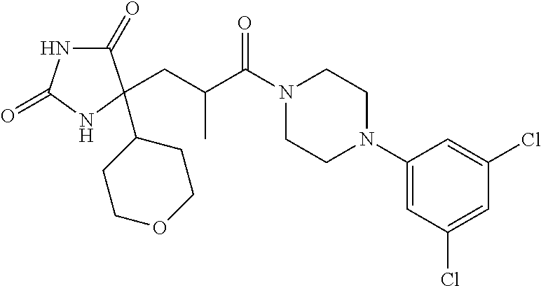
C1(=O)NC(=O)NC1(CC(C(N1CCN(C2=CC(Cl)=CC(Cl)=C2)CC1)=O)C)C1CCOCC1
